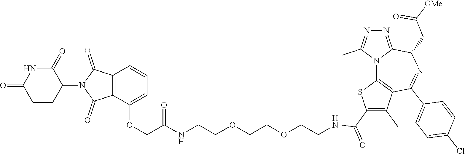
N(C(COC1=CC=CC2=C1C(=O)N(C1C(=O)NC(=O)CC1)C2=O)=O)CCOCCOCCNC(C1=C(C)C2=C(N3C(=NN=C3C)C(CC(=O)[OMe])N=C2C2=CC=C(Cl)C=C2)S1)=O
